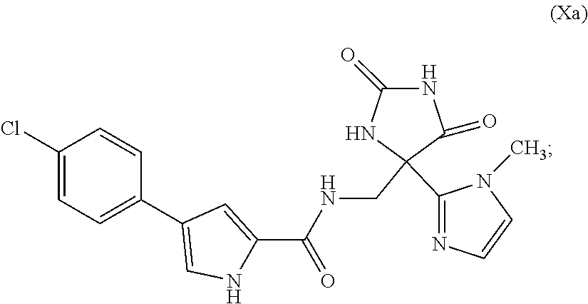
C1=C(C2=CNC(C(NCC3(C4=NC=CN4C)NC(=O)NC3=O)=O)=C2)C=CC(Cl)=C1
